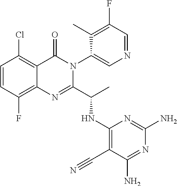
C1=CC(F)=C2C(=C1Cl)C(=O)N(C1=CN=CC(F)=C1C)C(C(C)NC1=C(C#N)C(N)=NC(N)=N1)=N2
